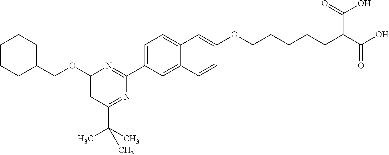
C1(COC2=CC(C(C)(C)C)=NC(C3=CC=C4C(=C3)C=CC(OCCCCCC(C(O)=O)C(=O)O)=C4)=N2)CCCCC1
